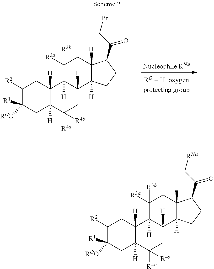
C1([R2])C([ROO])([R1])CC2([H])C([H])(C1)C1([H])C([H])(CC2([R4a])[R4b])C2([H])C([H])(CC1([R3b])[R3a])C(C(C[RNu])=O)CC2.C1([R2])C([ROO])([R1])CC2([H])C([H])(C1)C1([H])C([H])(CC2([R4a])[R4b])C2([H])C([H])(CC1([R3b])[R3a])C(C(CBr)=O)CC2
